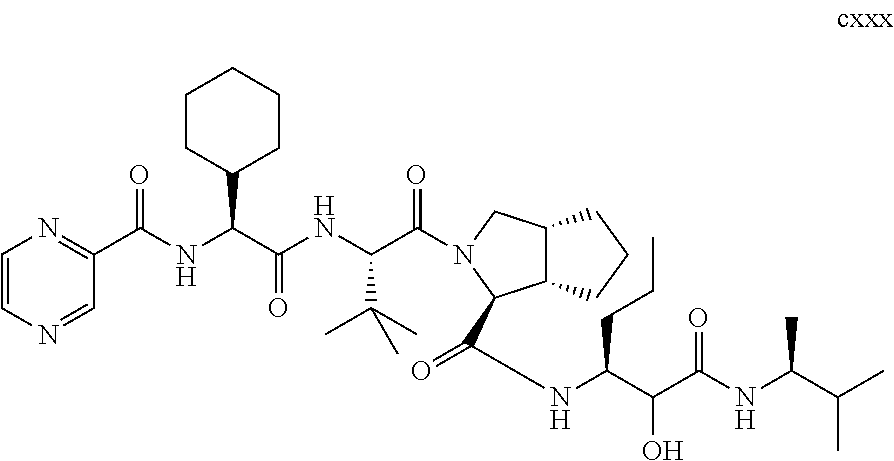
C1=CN=CC(C(NC(C(NC(C(=O)N2CC3C(C2C(=O)CNC(CCC)C(O)C(=O)NC(C)C(C)C)CCC3)C(C)(C)C)=O)C2CCCCC2)=O)=N1
